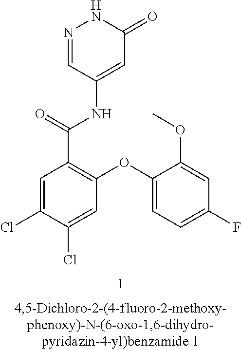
C1=C(Cl)C(Cl)=CC(OC2=CC=C(F)C=C2OC)=C1C(=O)NC1=CC(=O)NN=C1
